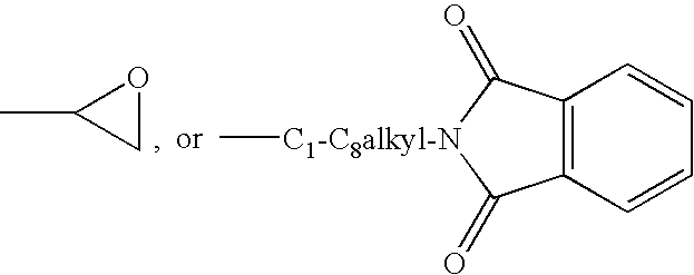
C1OC1C.C12=C(C=CC=C1)C(=O)[C1-C8alkyl-N](C)C2=O
